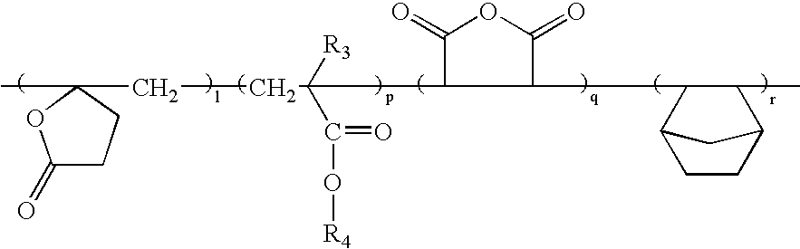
C(C(C(=O)O[R4])([R3])C1C(=O)OC(=O)C1C1C(C)C2CCC1C2)CC1(C)CCC(=O)O1
